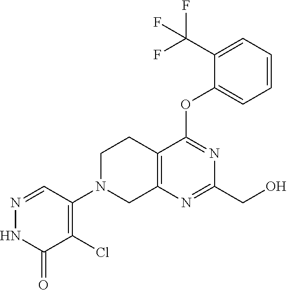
C12=C(N=C(CO)N=C1OC1=CC=CC=C1C(F)(F)F)CN(C1=C(Cl)C(=O)NN=C1)CC2
